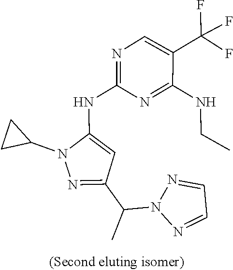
C1(C(N2N=CC=N2)C)=NN(C2CC2)C(NC2=NC=C(C(F)(F)F)C(NCC)=N2)=C1
